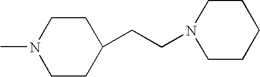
CN1CCC(CCN2CCCCC2)CC1
